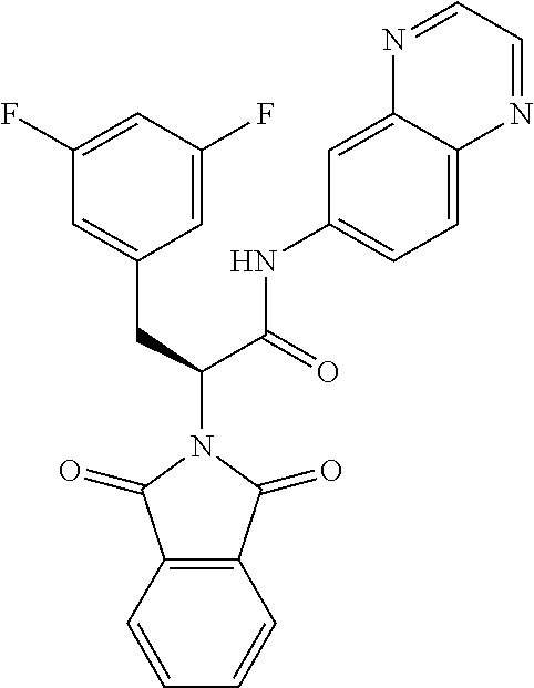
C1=C2C(=CC(NC(C(N3C(=O)C4=C(C3=O)C=CC=C4)CC3=CC(F)=CC(F)=C3)=O)=C1)N=CC=N2
